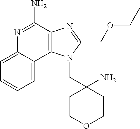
C1=CC=C2C(=C1)N=C(N)C1=C2N(CC2(N)CCOCC2)C(COCC)=N1
